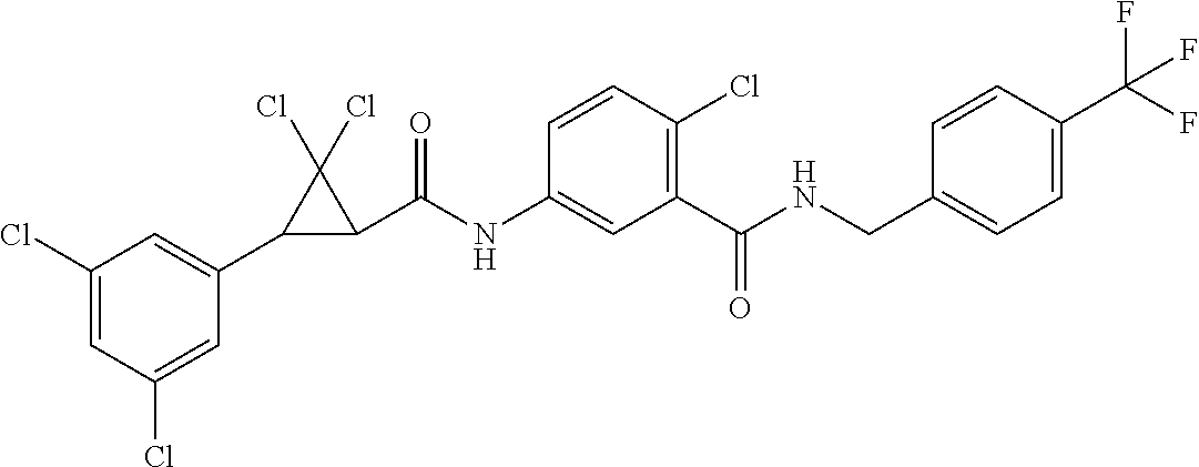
C1(Cl)=CC(Cl)=CC(C2C(C(NC3=CC(C(NCC4=CC=C(C(F)(F)F)C=C4)=O)=C(Cl)C=C3)=O)C2(Cl)Cl)=C1
